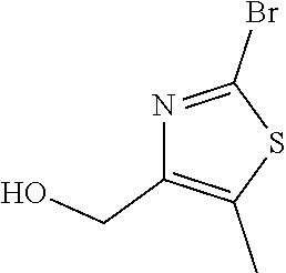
N1=C(Br)SC(C)=C1CO
